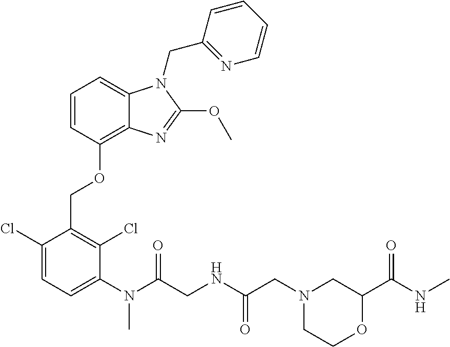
C1=CC(OCC2=C(Cl)C(N(C)C(=O)CNC(=O)CN3CCOC(C(=O)NC)C3)=CC=C2Cl)=C2C(=C1)N(CC1=NC=CC=C1)C(OC)=N2
